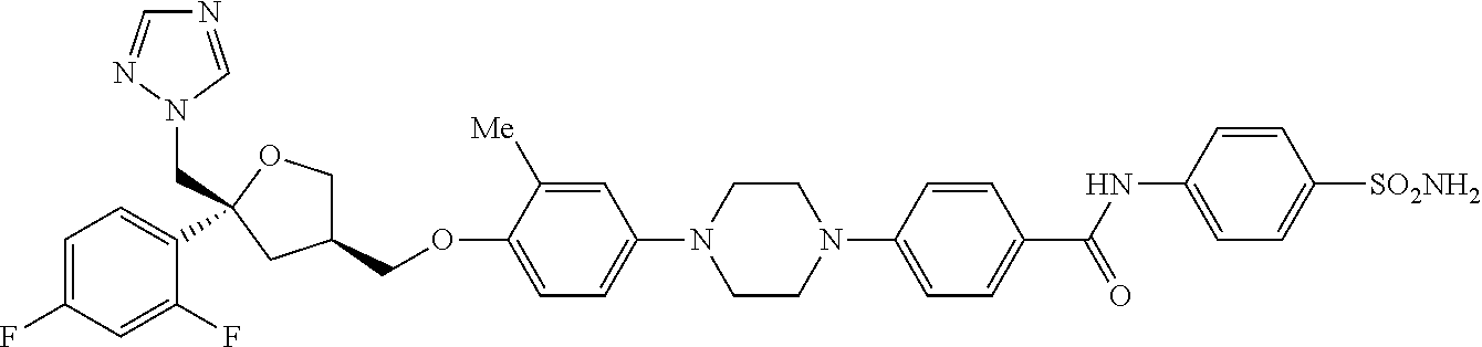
C1=C(F)C=C(F)C(C2(CN3C=NC=N3)OCC(COC3=CC=C(N4CCN(C5=CC=C(C(NC6=CC=C([SO2NH2])C=C6)=O)C=C5)CC4)C=C3[Me])C2)=C1
